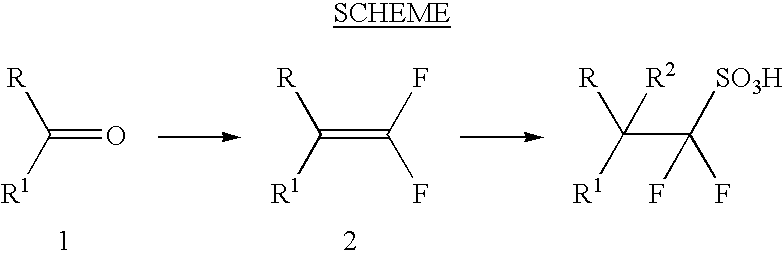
C(=O)([R1])[R].C(=C(F)F)([R1])[R].C(C([SO3H])(F)F)([R1])([R])[R2]
